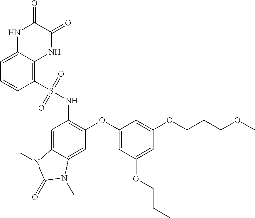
C1=C2C(=C(S(NC3=C(OC4=CC(OCCC)=CC(OCCCOC)=C4)C=C4C(=C3)N(C)C(=O)N4C)(=O)=O)C=C1)NC(=O)C(=O)N2
